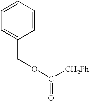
C1=CC=C(COC(=O)[CH2Ph])C=C1
